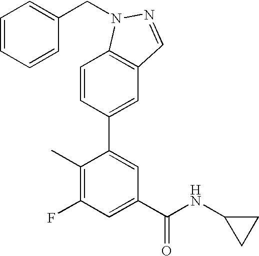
C1=CC(C2=CC(C(NC3CC3)=O)=CC(F)=C2C)=CC2=C1N(CC1=CC=CC=C1)N=C2
